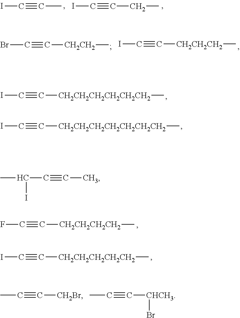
IC#CC.IC#CCC.BrC#C[CH2CH2]C.IC#C[CH2CH2CH2]C.IC#C[CH2CH2CH2CH2CH2CH2]C.IC#C[CH2CH2CH2CH2CH2CH2CH2]C.FC#C[CH2CH2CH2CH2]C.IC#C[CH2CH2CH2CH2CH2]C.CC#C[CH2Br].CC#C[CHCH3]Br.CC(C#CC)I
